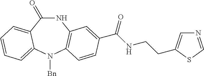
C1(=O)NC2=C(N([Bn])C3=CC=CC=C13)C=CC(C(NCCC1=CN=CS1)=O)=C2
